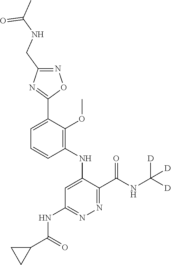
C1=C(C2=NC(CNC(C)=O)=NO2)C(OC)=C(NC2=CC(NC(C3CC3)=O)=NN=C2C(NC([D])([D])[D])=O)C=C1
